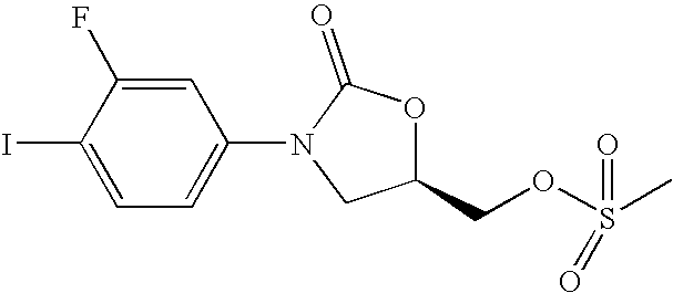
C1(I)=CC=C(N2CC(COS(C)(=O)=O)OC2=O)C=C1F
